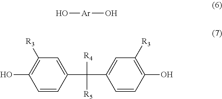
O[Ar]O.C1([R3])=C(O)C=CC(C([R4])([R5])C2=CC([R3])=C(O)C=C2)=C1
